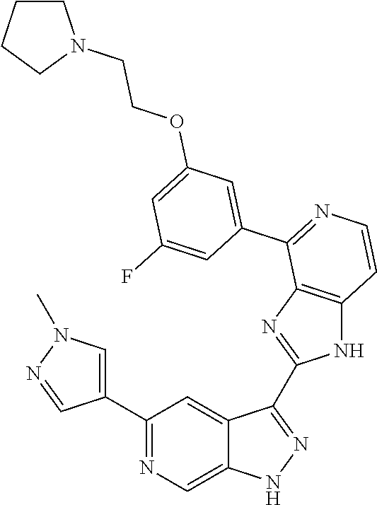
C1(C2=CN(C)N=C2)=NC=C2C(=C1)C(C1=NC3=C(N1)C=CN=C3C1=CC(OCCN3CCCC3)=CC(F)=C1)=NN2
